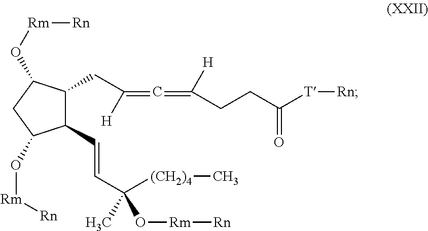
C1(C=CC(C)([(CH2)4]C)O[Rm][Rn])C(CC(=C=C(CCC(=O)[T][Rn])[H])[H])C(O[Rm][Rn])CC1O[Rm][Rn]
